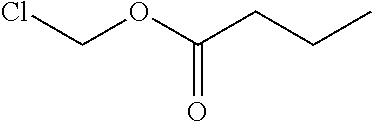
C(OC(CCC)=O)Cl
